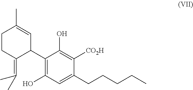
C1CC(=C(C)C)C(C2=C(O)C=C(CCCCC)C([CO2H])=C2O)C=C1C
